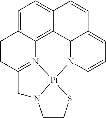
C1=C2C3=C4C(=C1)C=CC1=CC=CN(=C41)[Pt]14N3=C(C=C2)CN1CCS4
